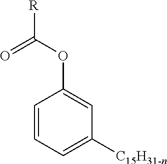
[R]C(OC1=CC([C15H31-n])=CC=C1)=O
